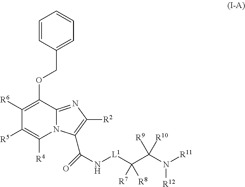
C1=CC=CC=C1COC1=C([R6])C([R5])=C([R4])N2C1=NC([R2])=C2C(=O)N[L1]C(C(N([R11])[R12])([R9])[R10])([R7])[R8]
